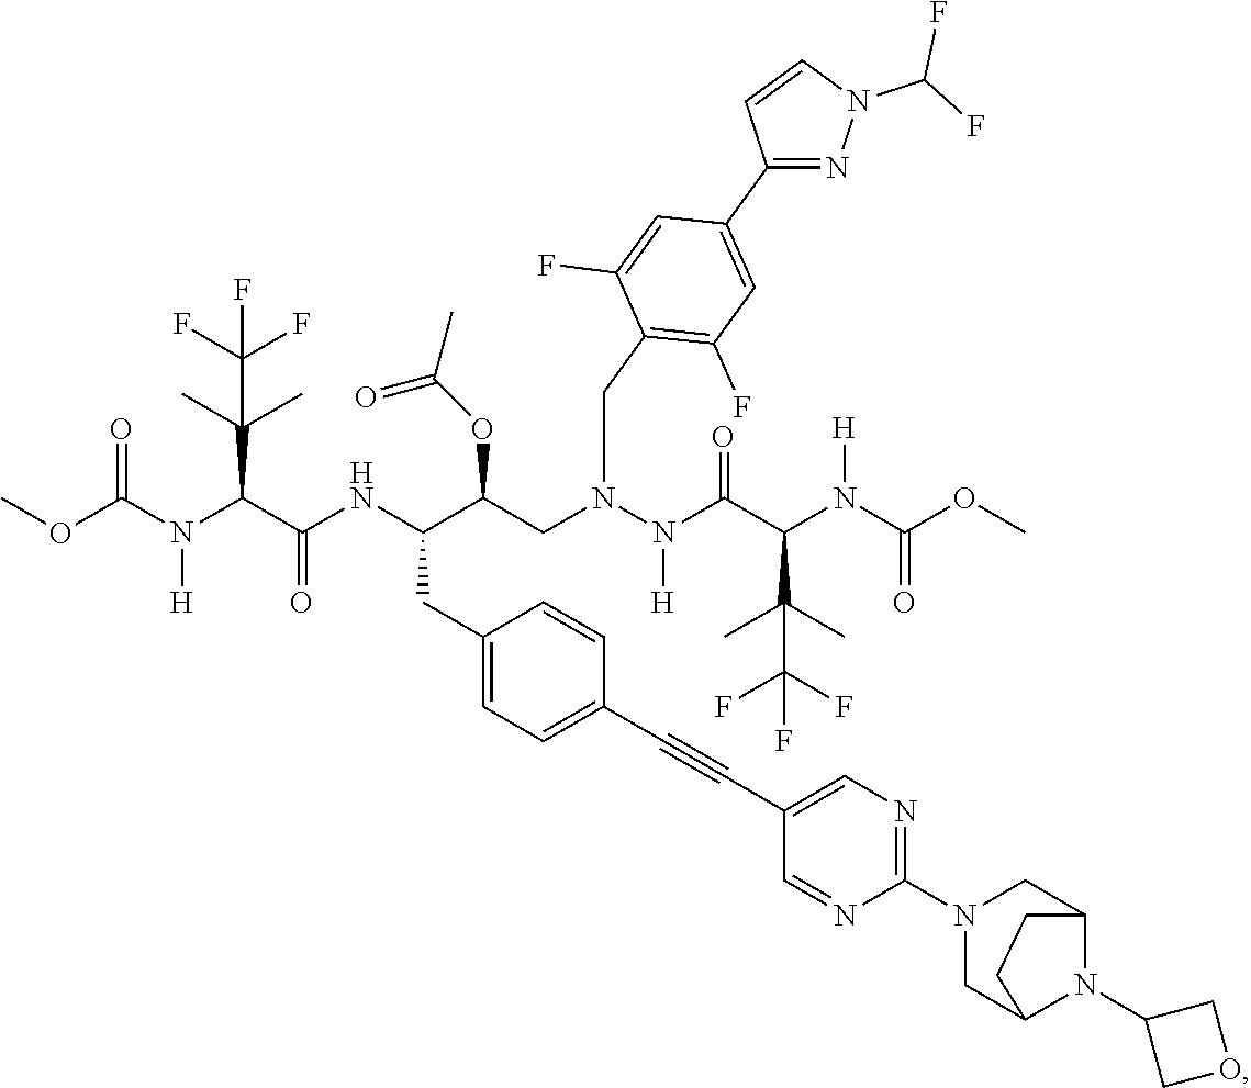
COC(N(C(C(NC(C(CN(N(C(C(N(C(OC)=O)[H])C(C)(C)C(F)(F)F)=O)[H])CC1=C(F)C=C(C2=NN(C(F)F)C=C2)C=C1F)OC(C)=O)CC1=CC=C(C#CC2=CN=C(N3CC4N(C5COC5)C(C3)CC4)N=C2)C=C1)=O)C(C)(C)C(F)(F)F)[H])=O
